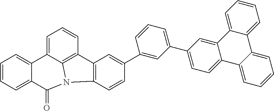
C1=CC=C2C(=C1)C1=CC=CC3=C1N(C2=O)C1=C3C=C(C2=CC(C3=CC=C4C(=C3)C3=CC=CC=C3C3=CC=CC=C43)=CC=C2)C=C1
